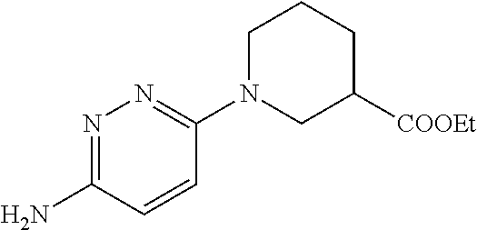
N1=C(N)C=CC(N2CC([COOEt])CCC2)=N1
